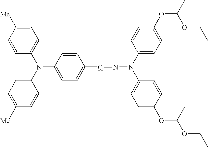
C1(N(C2=CC=C([Me])C=C2)C2=CC=C([Me])C=C2)=CC=C(C=NN(C2=CC=C(OC(OCC)C)C=C2)C2=CC=C(OC(C)OCC)C=C2)C=C1
